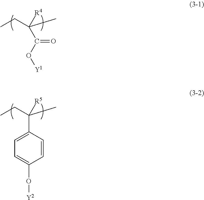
CCC(C)([R4])C(=O)O[Y1].CCC(C)([R5])C1=CC=C(O[Y2])C=C1
